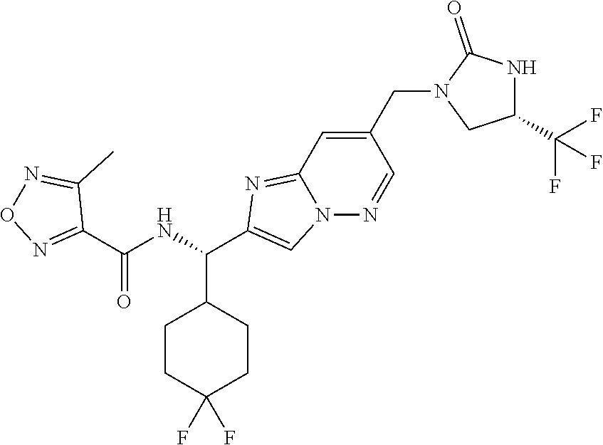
C1CC(F)(F)CCC1C(NC(C1=NON=C1C)=O)C1=CN2C(=N1)C=C(CN1CC(C(F)(F)F)NC1=O)C=N2
